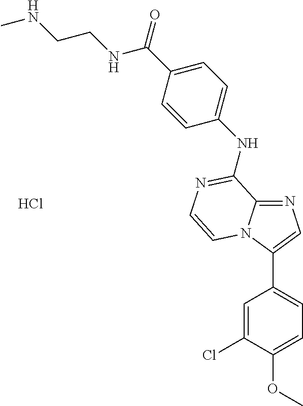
C12=NC=C(C3=CC=C(OC)C(Cl)=C3)N1C=CN=C2NC1=CC=C(C(NCCNC)=O)C=C1.Cl
